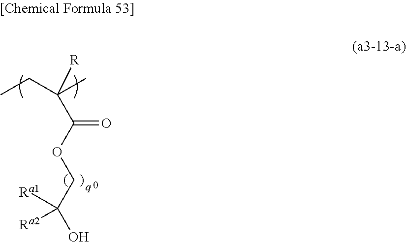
[R]C(C(=O)OCC(O)([Ra1])[Ra2])(CC)C
